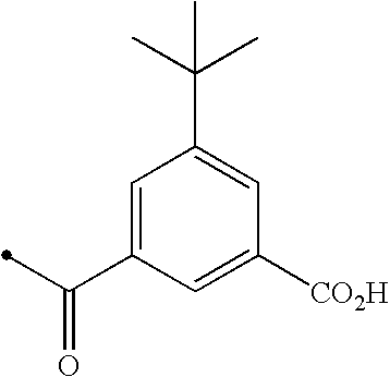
C1=C(C(=O)C)C=C([CO2H])C=C1C(C)(C)C
